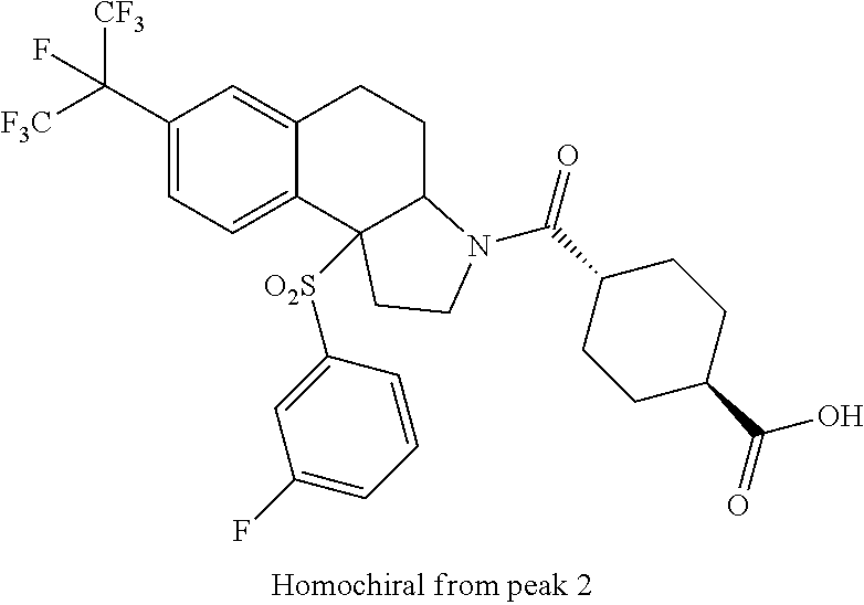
[F3C]C(C1=CC=C2C(=C1)CCC1C2([O2S]C2=CC(F)=CC=C2)CCN1C(C1CCC(C(O)=O)CC1)=O)([CF3])F
